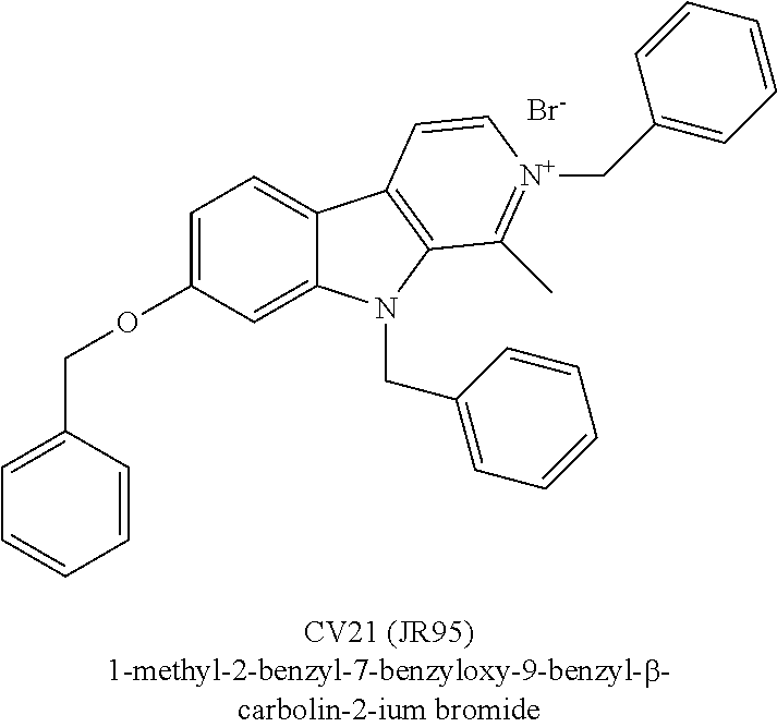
C1=CC(COC2=CC=C3C(=C2)N(CC2=CC=CC=C2)C2=C3C=C[N+](CC3=CC=CC=C3)=C2C)=CC=C1.[Br-]
